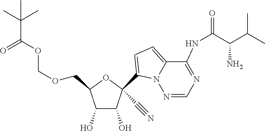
C(OCC1OC(C#N)(C2=CC=C3C(NC(C(C(C)C)N)=O)=NC=NN32)C(O)C1O)OC(=O)C(C)(C)C
